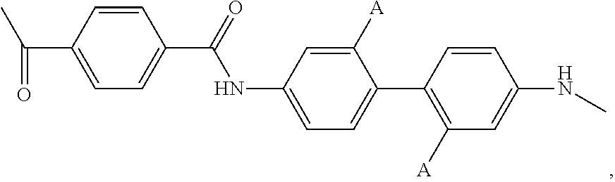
C1=CC(C(=O)C)=CC=C1C(=O)NC1=CC=C(C2=C([A])C=C(NC)C=C2)C([A])=C1
